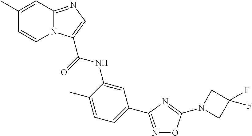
N1=C(C2=CC=C(C)C(NC(=O)C3=CN=C4N3C=CC(C)=C4)=C2)N=C(N2CC(F)(F)C2)O1
